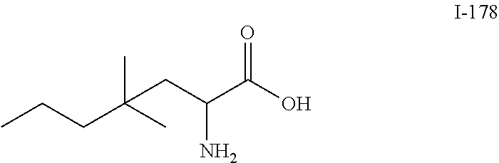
C(CC(C(O)=O)N)(C)(CCC)C
